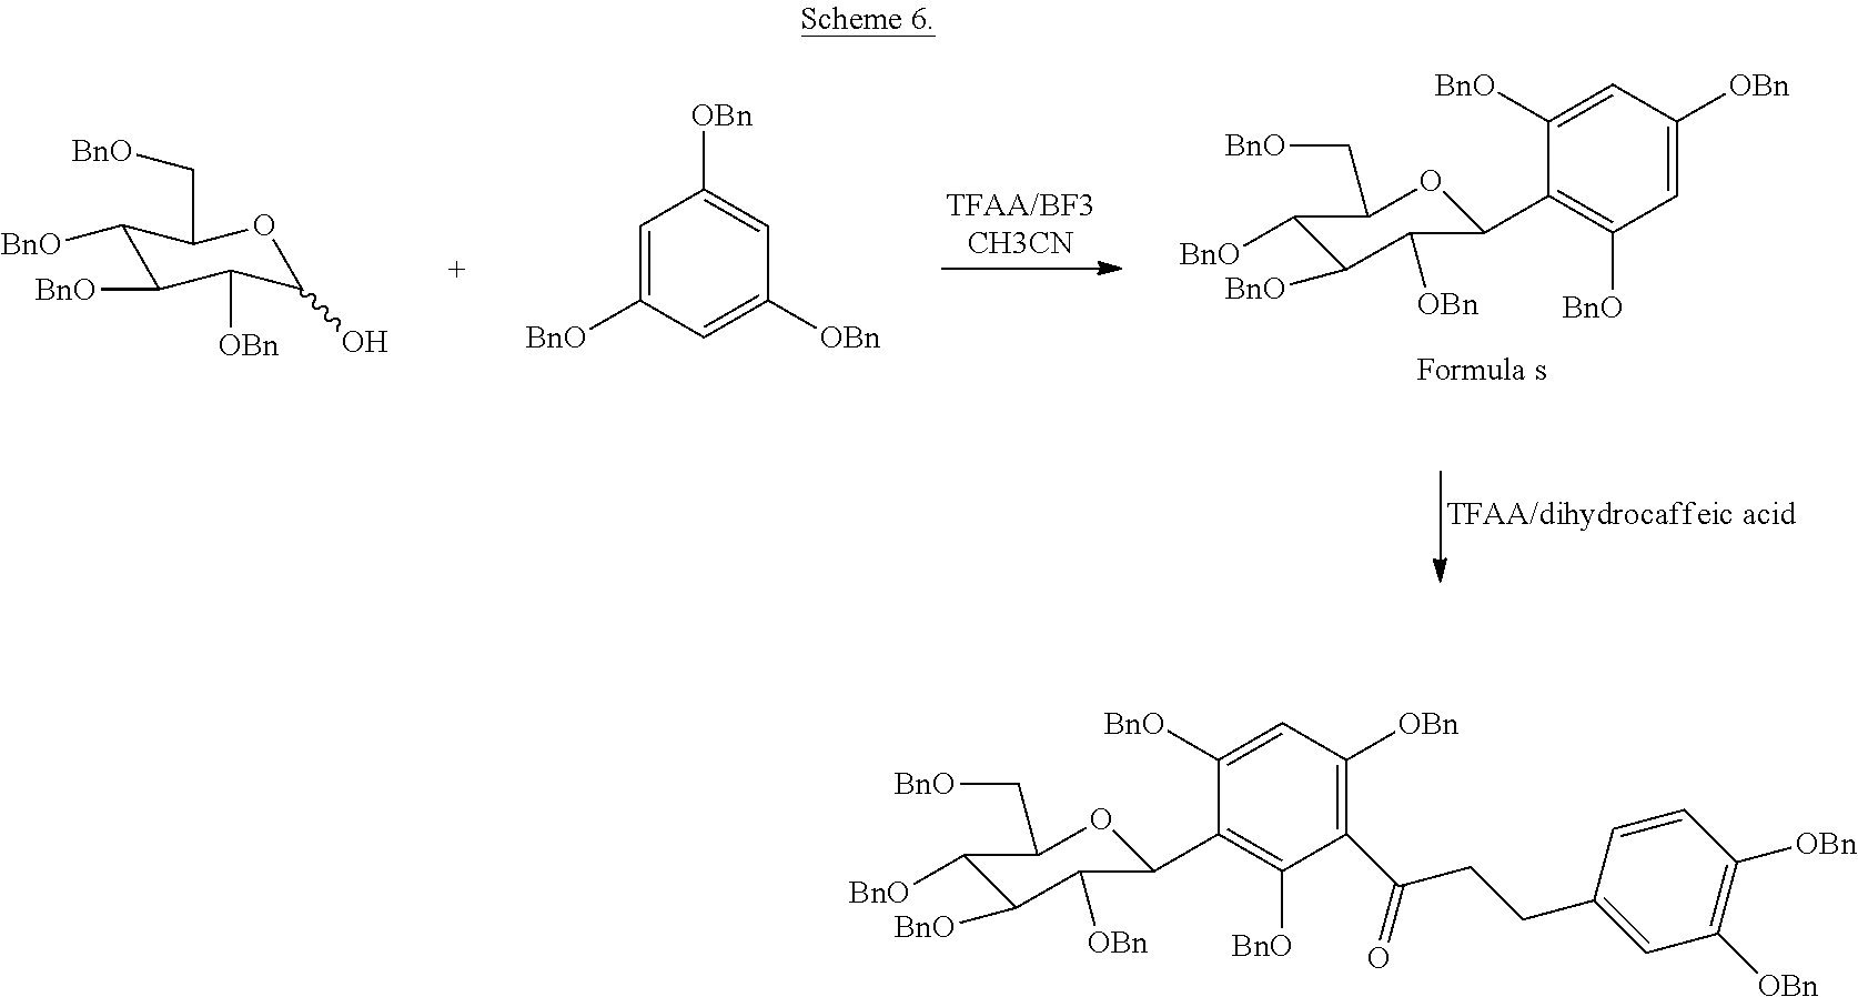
C1(C2OC(C[BnO])C([BnO])C([BnO])C2[OBn])=C([BnO])C(C(CCC2=CC([OBn])=C([OBn])C=C2)=O)=C([OBn])C=C1[BnO].C1(C2OC(C[BnO])C([BnO])C([BnO])C2[OBn])=C([BnO])C=C([OBn])C=C1[BnO].C1([BnO])C([BnO])C([OBn])C(O)OC1C[BnO].C1=C([BnO])C=C([OBn])C=C1[OBn]
